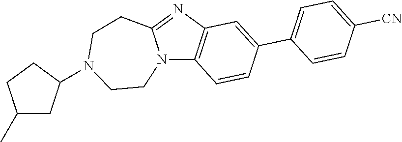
N12C3=C(N=C1CCN(C1CC(C)CC1)CC2)C=C(C1=CC=C([CN])C=C1)C=C3
